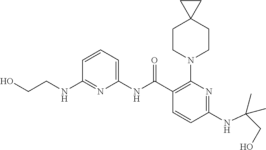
C1(NC(C2=C(N3CCC4(CC3)CC4)N=C(NC(CO)(C)C)C=C2)=O)=CC=CC(NCCO)=N1
